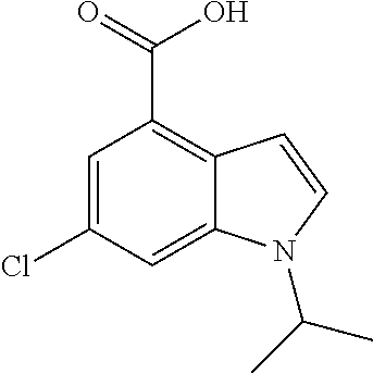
C1=C(Cl)C=C2C(=C1C(O)=O)C=CN2C(C)C
